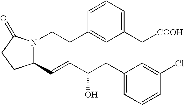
C1(C=CC(CC2=CC=CC(Cl)=C2)O)N(CCC2=CC(C[COOH])=CC=C2)C(=O)CC1
